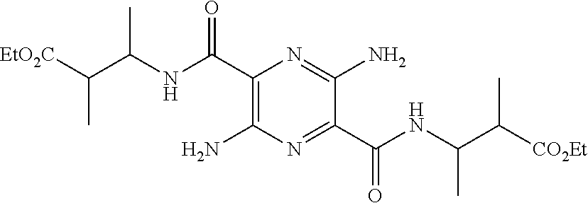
C1(C(=O)NC(C(C)[CO2Et])C)=NC(N)=C(C(NC(C(C)[EtO2C])C)=O)N=C1N
